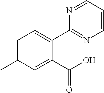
C1(C2=CC=C(C)C=C2C(O)=O)=NC=CC=N1
